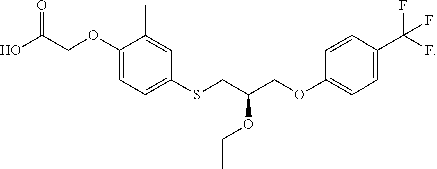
CCOC(CSC1=CC=C(OCC(O)=O)C(C)=C1)COC1=CC=C(C(F)(F)F)C=C1
